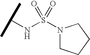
N(S(N1CCCC1)(=O)=O)C(C)C
